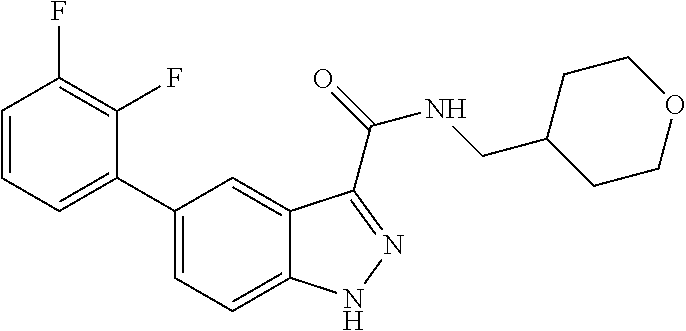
C1=CC=C(C2=CC=C3C(=C2)C(C(NCC2CCOCC2)=O)=NN3)C(F)=C1F
